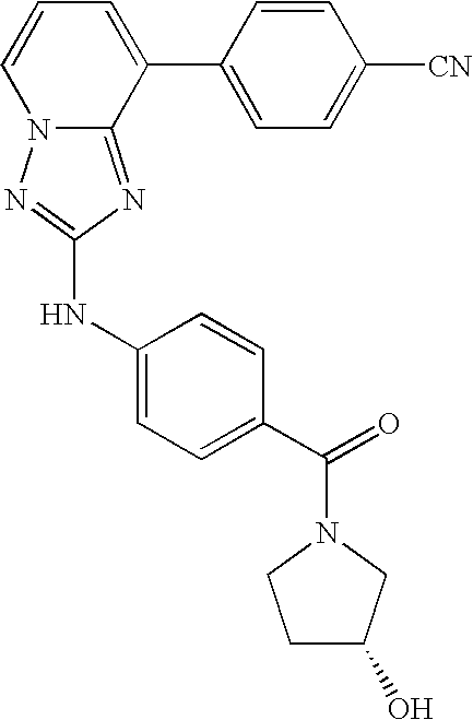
C1=CC=C(C2=CC=C([CN])C=C2)C2=NC(NC3=CC=C(C(=O)N4CCC(O)C4)C=C3)=NN12
